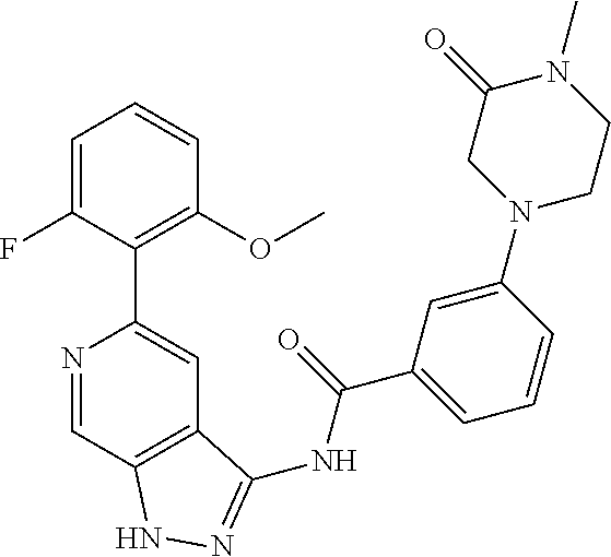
N1=CC2=C(C=C1C1=C(OC)C=CC=C1F)C(NC(C1=CC=CC(N3CCN(C)C(=O)C3)=C1)=O)=NN2
